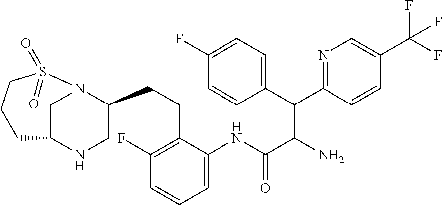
C(C(C(C1=CC=C(F)C=C1)C1=NC=C(C(F)(F)F)C=C1)N)(=O)NC1=CC=CC(F)=C1CCC1CNC2CN1S(=O)(=O)CCC2
